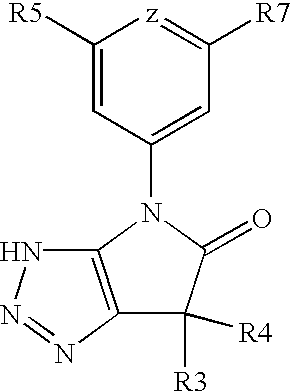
C1([R5])=CC(N2C(=O)C([R3])([R4])C3=C2NN=N3)=CC([R7])=[z]1
